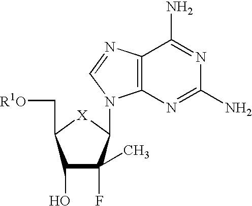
C1(O)C(F)(C)C(N2C3=C(C(N)=NC(N)=N3)N=C2)[X]C1C[R1O]
